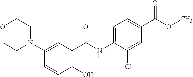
C1(N2CCOCC2)=CC(C(NC2=CC=C(C(OC)=O)C=C2Cl)=O)=C(O)C=C1
